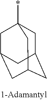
C1C2CC3CC(CC1(*)C3)C2
